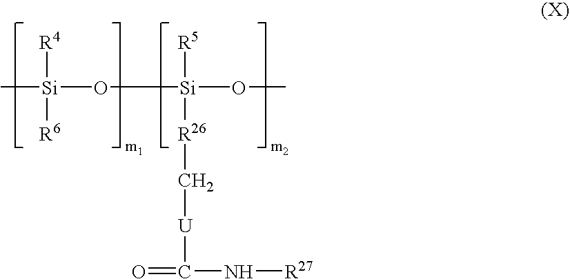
C[Si](O[Si](OC)([R5])[R26]C[U]C(=O)N[R27])([R4])[R6]
